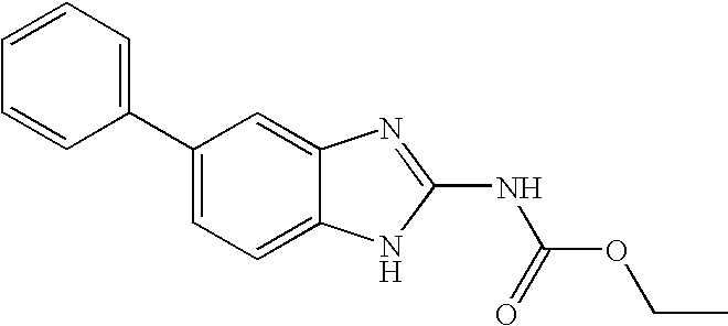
C1=CC=CC(C2=CC=C3C(=C2)N=C(NC(OCC)=O)N3)=C1
